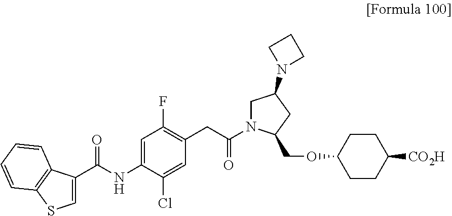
C1=C(Cl)C(NC(C2=CSC3=C2C=CC=C3)=O)=CC(F)=C1CC(N1CC(N2CCC2)CC1COC1CCC([CO2H])CC1)=O
